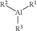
[Al]([R3])([R2])[R1]
